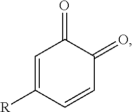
C1=C([R])C=CC(=O)C1=O
